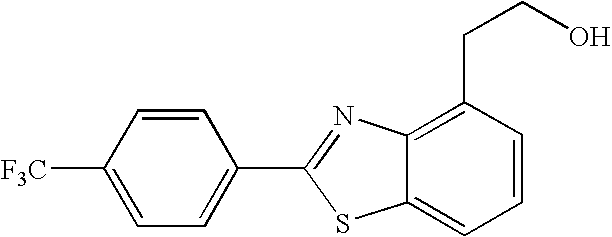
C1=CC([F3C])=CC=C1C1=NC2=C(CCO)C=CC=C2S1
